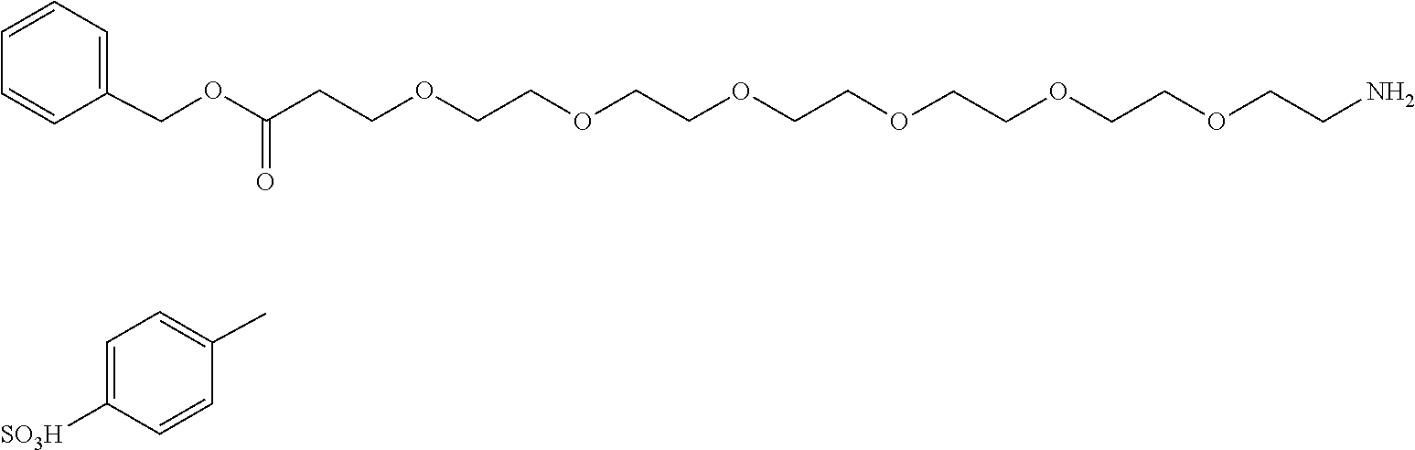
C(COCCOCCOCCOCCOCCOCCC(OCC1=CC=CC=C1)=O)N.C1=C([SO3H])C=CC(C)=C1
